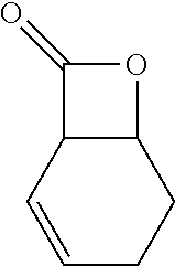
C1(=O)C2C(O1)CCC=C2
